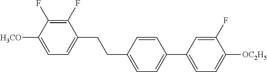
C1(F)=C(F)C([H3CO])=CC=C1CCC1=CC=C(C2=CC=C([OC2H5])C(F)=C2)C=C1
